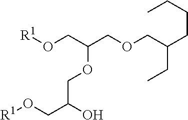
O(CC(CO[R1])OCC(CO[R1])O)CC(CCCC)CC
